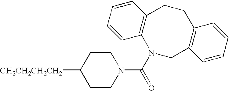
C1CN(C(N2CC3=C(CCC4=C2C=CC=C4)C=CC=C3)=O)CCC1[CH2CH2CH2CH2]
